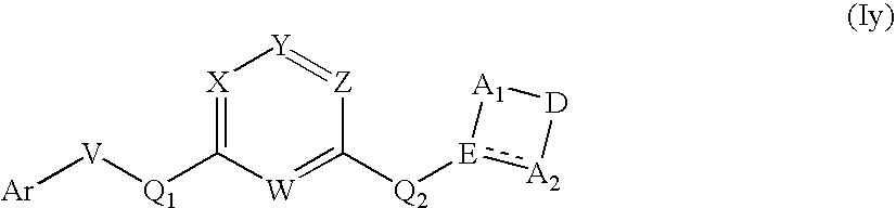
[Ar][V][Q1]C1=[X][Y]=[Z]C([Q2][E]2:[A2][D][A1]2)=[W]1
